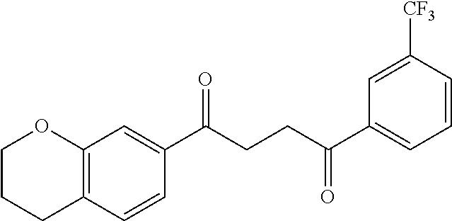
C12=C(C=CC(C(CCC(C3=CC=CC([CF3])=C3)=O)=O)=C1)CCCO2
